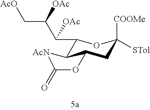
C1(C(C(C[AcO])[OAc])[OAc])C2C(CC([COOMe])([STol])O1)OC(=O)[AcN]2
